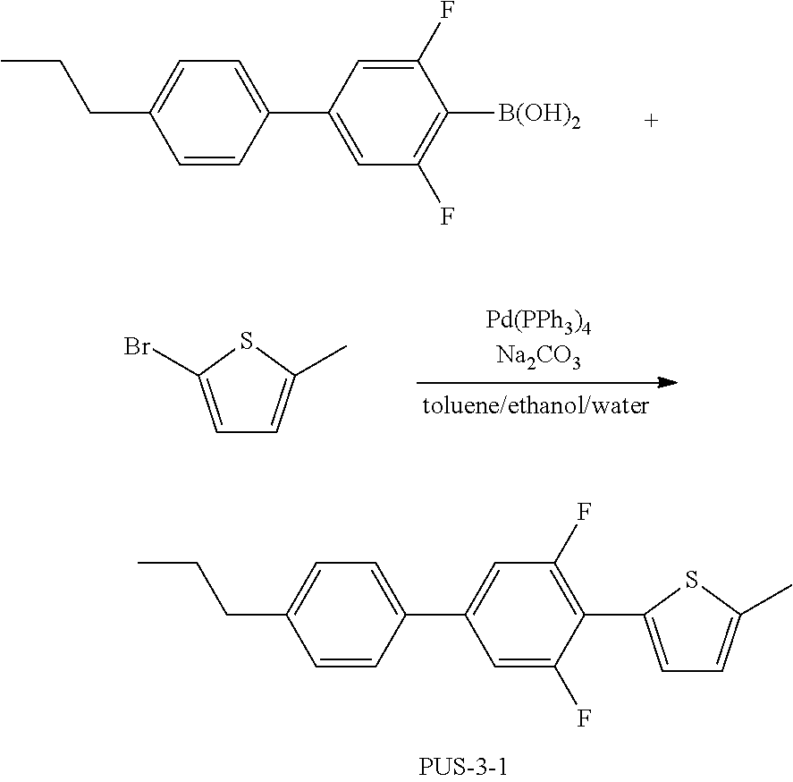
C1(C2=CC(F)=C([B(OH)2])C(F)=C2)=CC=C(CCC)C=C1.C1=C(Br)SC(C)=C1.C1(C2=CC(F)=C(C3=CC=C(C)S3)C(F)=C2)=CC=C(CCC)C=C1
